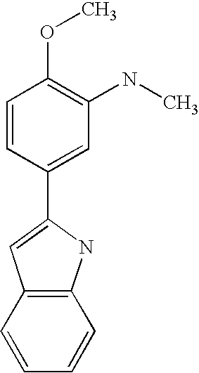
C1=CC(C2=CC3=C(N2)C=CC=C3)=CC(NC)=C1OC
